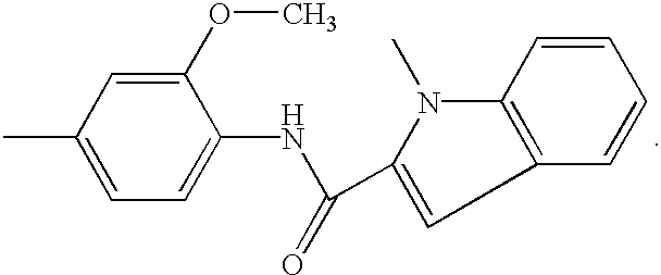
C1(C)=CC=C(NC(=O)C2=CC3=C(N2C)C=CC=C3)C(OC)=C1
